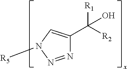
N1=NN([R5])C=C1C(O)([R2])[R1]
